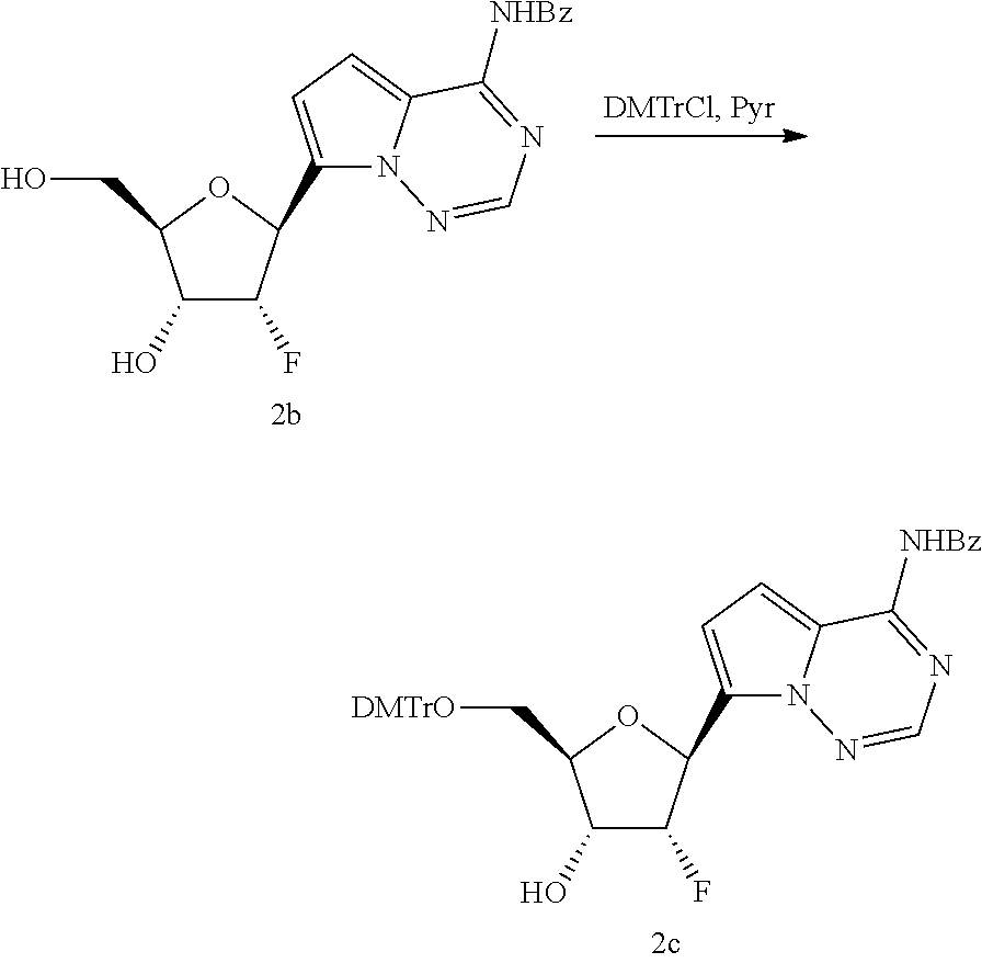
C1(C2C(F)C(O)C(CO)O2)=CC=C2N1N=CN=C2[NHBz].C1(C2C(F)C(O)C(C[DMTrO])O2)=CC=C2N1N=CN=C2[NHBz]
